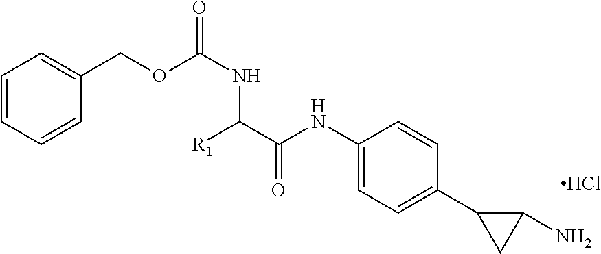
C1(NC(C([R1])NC(=O)OCC2=CC=CC=C2)=O)=CC=C(C2CC2N)C=C1.Cl
